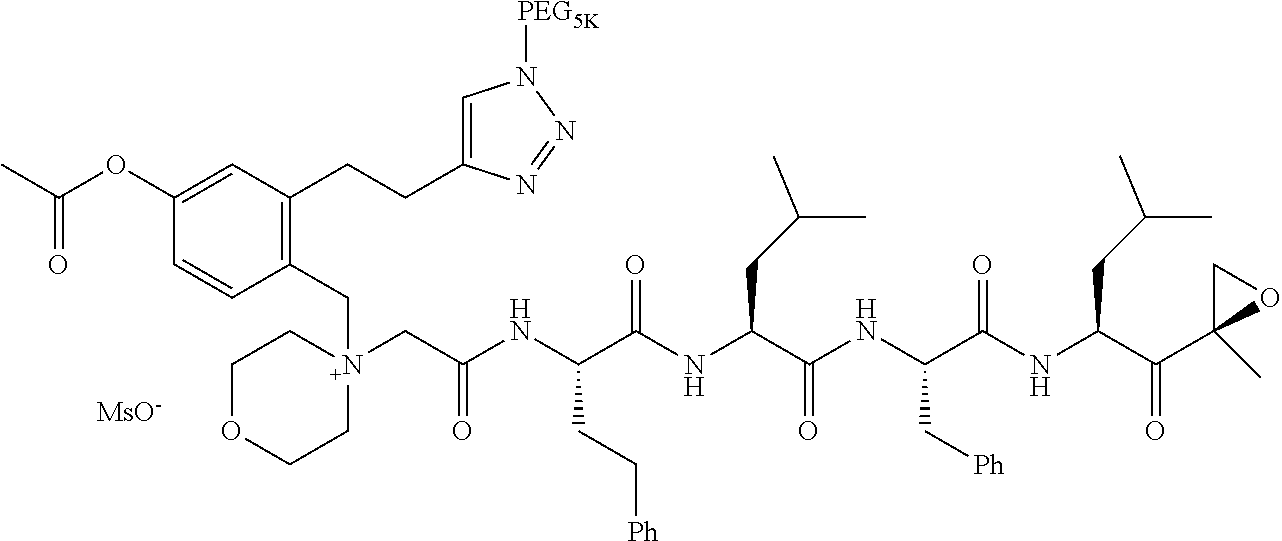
C1=C(OC(C)=O)C=CC(C[N+]2(CC(NC(C(NC(C(NC(C(NC(C(C3(C)OC3)=O)CC(C)C)=O)C[Ph])=O)CC(C)C)=O)CC[Ph])=O)CCOCC2)=C1CCC1=CN([PEG5K])N=N1.[MsO-]
